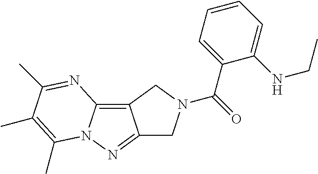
C12=C3N(N=C1CN(C(=O)C1=CC=CC=C1NCC)C2)C(C)=C(C)C(C)=N3
